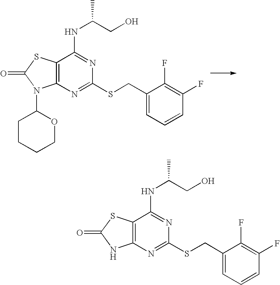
C12=C(N=C(SCC3=CC=CC(F)=C3F)N=C1NC(CO)C)N(C1CCCCO1)C(=O)S2.C12=C(N=C(SCC3=CC=CC(F)=C3F)N=C1NC(CO)C)NC(=O)S2
